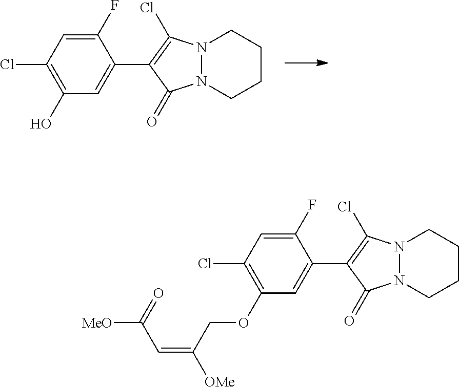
C1(F)=CC(Cl)=C(O)C=C1C1=C(Cl)N2N(CCCC2)C1=O.C1(F)=CC(Cl)=C(OCC(=CC([MeO])=O)[OMe])C=C1C1=C(Cl)N2N(CCCC2)C1=O
